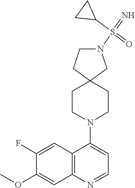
C12=C(N=CC=C1N1CCC3(CC1)CN(S(=N)(C1CC1)=O)CC3)C=C(OC)C(F)=C2
